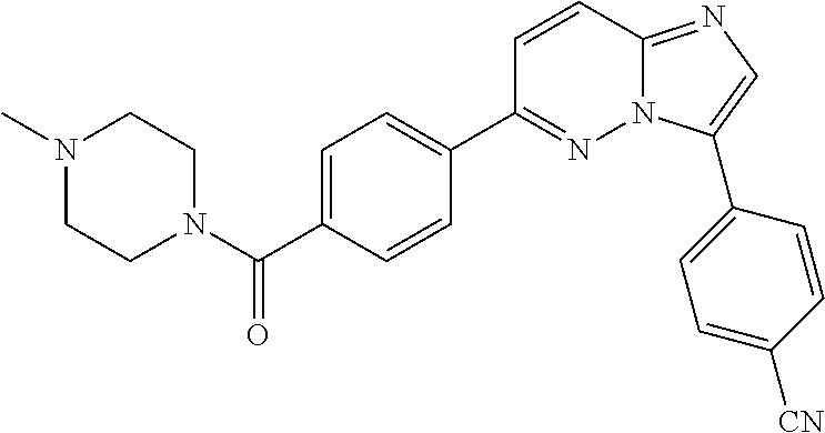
C1=C(C(N2CCN(C)CC2)=O)C=CC(C2=NN3C(=NC=C3C3=CC=C([CN])C=C3)C=C2)=C1
